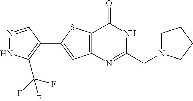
N1=CC(C2=CC3=C(S2)C(=O)NC(CN2CCCC2)=N3)=C(C(F)(F)F)N1
